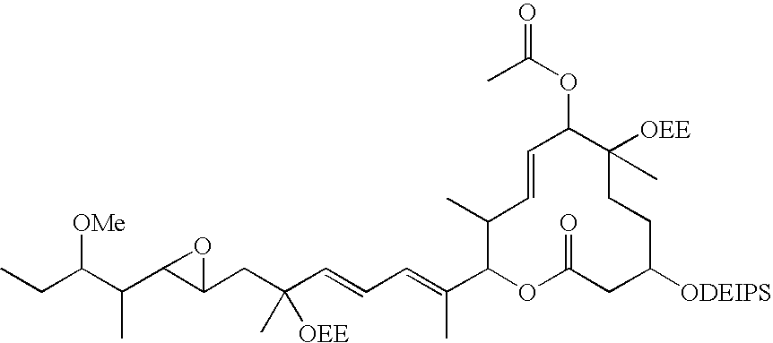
CCC(C(C1C(CC(C=CC=C(C2OC(=O)CC([ODEIPS])CCC([OEE])(C)C(OC(C)=O)C=CC2C)C)([OEE])C)O1)C)[OMe]
